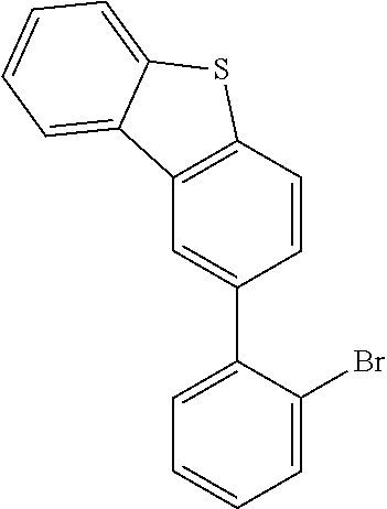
C1=CC2=C(C=C1C1=CC=CC=C1Br)C1=CC=CC=C1S2
